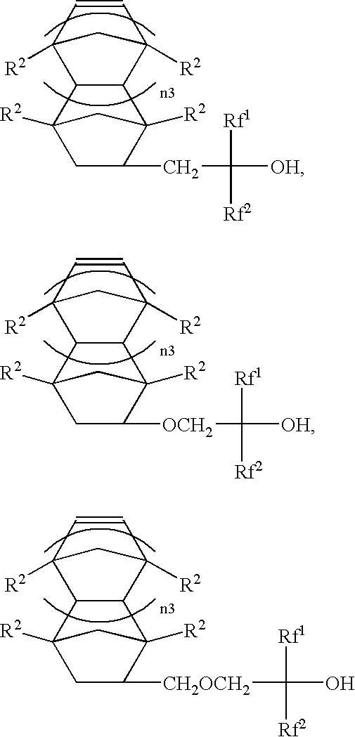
C12C(C3([R2])C=CC1([R2])C3)C1([R2])C(CC([Rf1])([Rf2])[OH])CC2([R2])C1.C12C(C3([R2])C=CC1([R2])C3)C1([R2])C([OCH2]C([Rf1])([Rf2])[OH])CC2([R2])C1.C12C(C3([R2])C=CC1([R2])C3)C1([R2])C([CH2OCH2]C([Rf1])([Rf2])O)CC2([R2])C1
